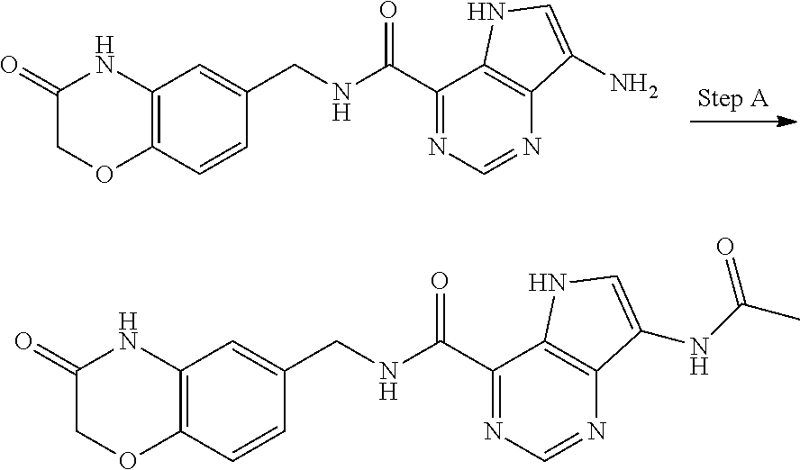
C12=C(C=CC(CNC(C3=NC=NC4=C3NC=C4N)=O)=C1)OCC(=O)N2.C12=C(C=CC(CNC(C3=NC=NC4=C3NC=C4NC(C)=O)=O)=C1)OCC(=O)N2
